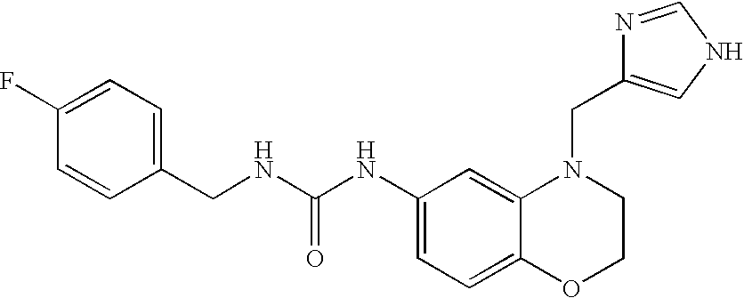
C1(NC(NCC2=CC=C(F)C=C2)=O)=CC=C2C(=C1)N(CC1=CNC=N1)CCO2
